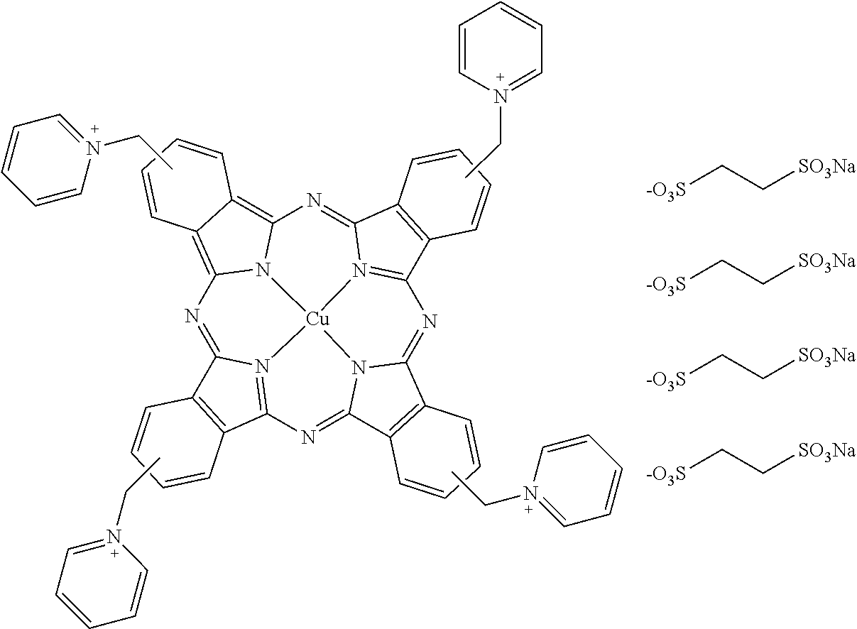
N1=C2N3=C(N=C4N5C(=NC6=N7C(=NC8=C9C(=C1N8[Cu]753)C=CC=C9)C1=C6C=CC=C1)C1=C4C=CC=C1)C1=C2C=CC=C1.CCN1=CC=CC=C1.CCN1=CC=CC=C1.CCN1=CC=CC=C1.CCN1=CC=CC=C1.[-O3S]CC[SO3Na].[-O3S]CC[SO3Na].[-O3S]CC[SO3Na].[-O3S]CC[SO3Na]
